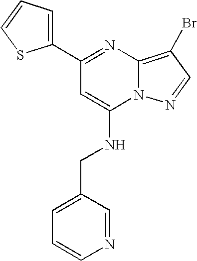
C1(C2=NC3=C(Br)C=NN3C(NCC3=CC=CN=C3)=C2)=CC=CS1
